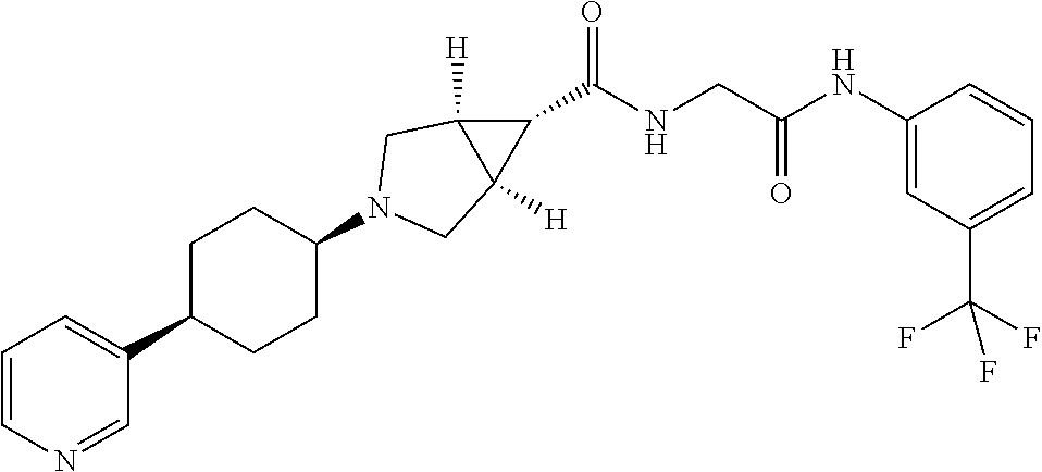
C1(C2=CC=CN=C2)CCC(N2CC3([H])C(C(=O)NCC(NC4=CC(C(F)(F)F)=CC=C4)=O)C3([H])C2)CC1
